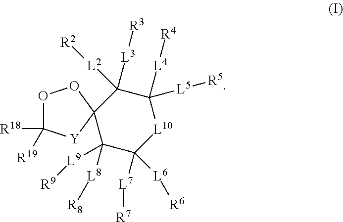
O1C([R18])([R19])[Y]C2(O1)C([L9][R9])([L8][R8])C([L7][R7])([L6][R6])[L10]C([L5][R5])([L4][R4])C2([L3][R3])[L2][R2]
